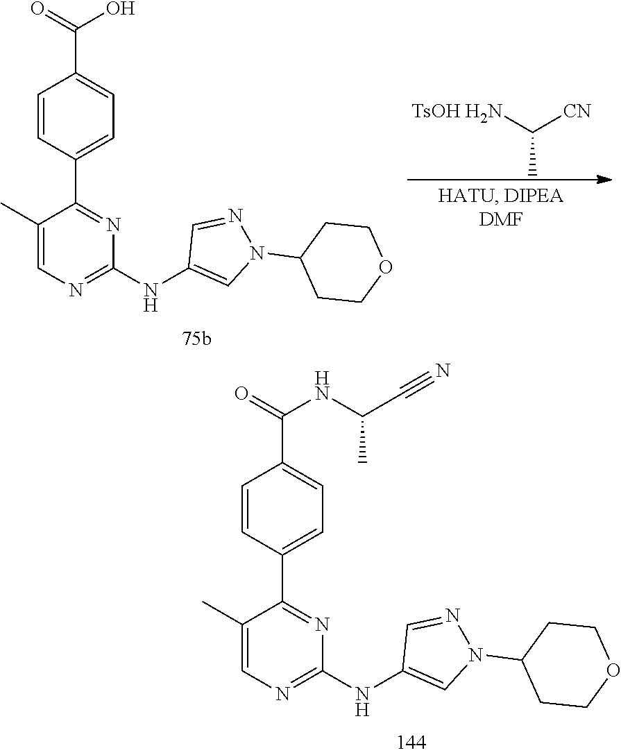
C1(C)=CN=C(NC2=CN(C3CCOCC3)N=C2)N=C1C1=CC=C(C(=O)NC(C#N)C)C=C1.[TsOH H2N]C([CN])C.C1(C)=CN=C(NC2=CN(C3CCOCC3)N=C2)N=C1C1=CC=C(C(=O)O)C=C1
